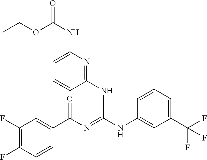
C1(F)=C(F)C=CC(C(N=C(NC2=CC(C(F)(F)F)=CC=C2)NC2=NC(NC(=O)OCC)=CC=C2)=O)=C1
